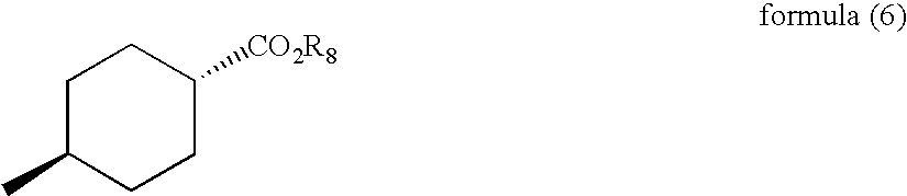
C1C(C)CCC([CO2R8])C1
